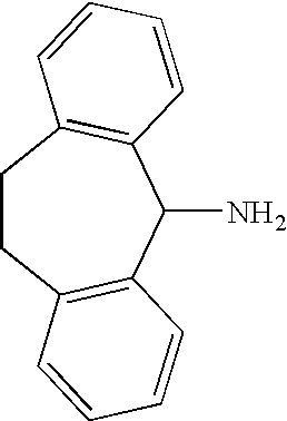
C1CC2=C(C(N)C3=C1C=CC=C3)C=CC=C2
